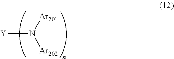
[Y]N([Ar201])[Ar202]
